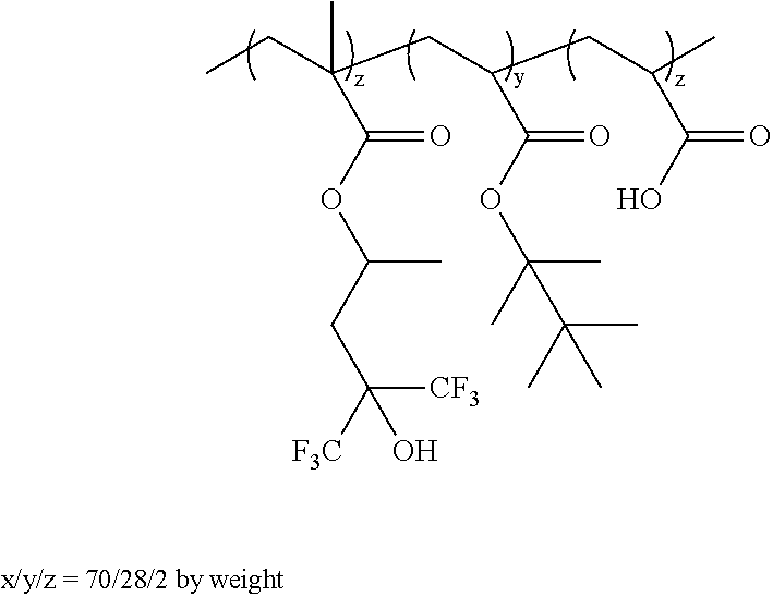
CCC(CC(CC(C)C(O)=O)C(OC(C)(C)C(C)(C)C)=O)(C)C(OC(CC([F3C])(O)[CF3])C)=O
